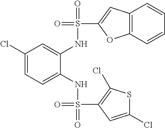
C1(Cl)=CC=C(NS(=O)(=O)C2=C(Cl)SC(Cl)=C2)C(NS(=O)(C2=CC3=C(O2)C=CC=C3)=O)=C1
